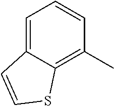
C1=C2C(=C(C)C=C1)SC=C2
